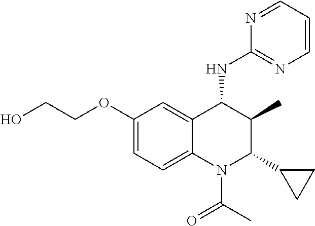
C1(OCCO)=CC=C2C(=C1)C(NC1=NC=CC=N1)C(C)C(C1CC1)N2C(C)=O
